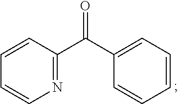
N1=C(C(C2=CC=CC=C2)=O)C=CC=C1
